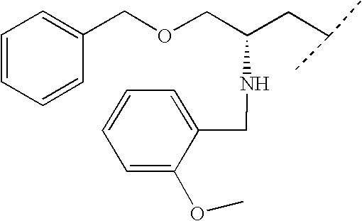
C1=CC=CC(COCC(CC(C)C)NCC2=CC=CC=C2OC)=C1
